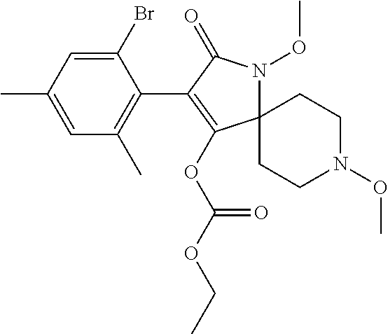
C1(Br)=CC(C)=CC(C)=C1C1=C(OC(OCC)=O)C2(N(OC)C1=O)CCN(OC)CC2
